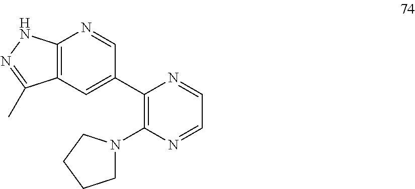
C1(C2=CC3=C(N=C2)NN=C3C)=C(N2CCCC2)N=CC=N1
